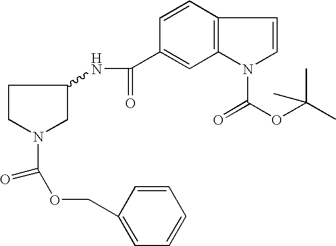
C1CN(C(=O)OCC2=CC=CC=C2)CC1NC(C1=CC2=C(C=C1)C=CN2C(OC(C)(C)C)=O)=O
